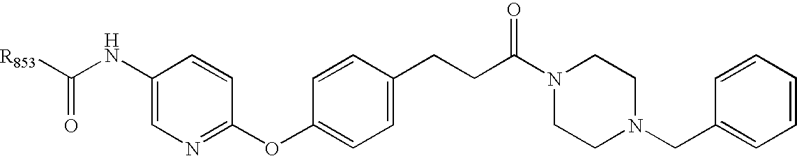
C1(NC([R853])=O)=CN=C(OC2=CC=C(CCC(N3CCN(CC4=CC=CC=C4)CC3)=O)C=C2)C=C1
